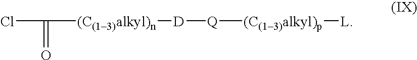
ClC(=O)[(C(13)alkyl)n][D][Q][(C(13)alkyl)p][L]
